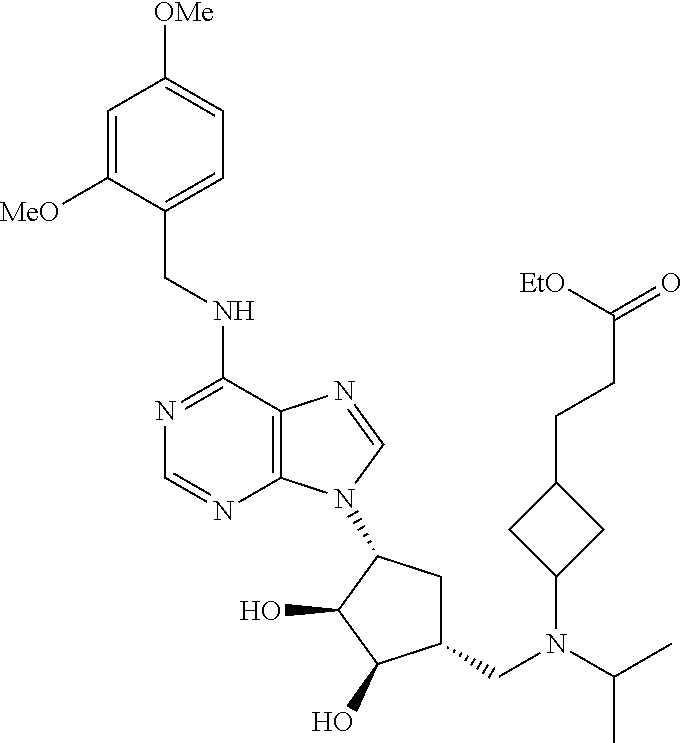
C1=C([MeO])C(CNC2=NC=NC3=C2N=CN3C2CC(CN(C(C)C)C3CC(CCC(=O)[EtO])C3)C(O)C2O)=CC=C1[OMe]
